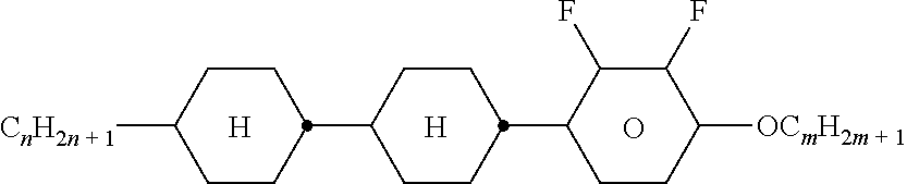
[H].O.[H].C1CC(C2CCC([OCmH2m + 1])C(F)C2F)CCC1C1CCC([CnH2n + 1])CC1
